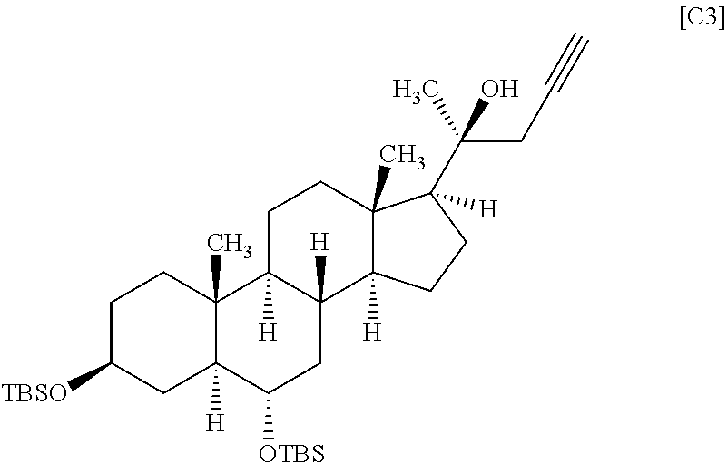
C1C([TBSO])CC2([H])C(C)(C1)C1([H])C([H])(CC2[OTBS])C2([H])C(C)(CC1)C([H])(C(C)(CC#C)O)CC2
